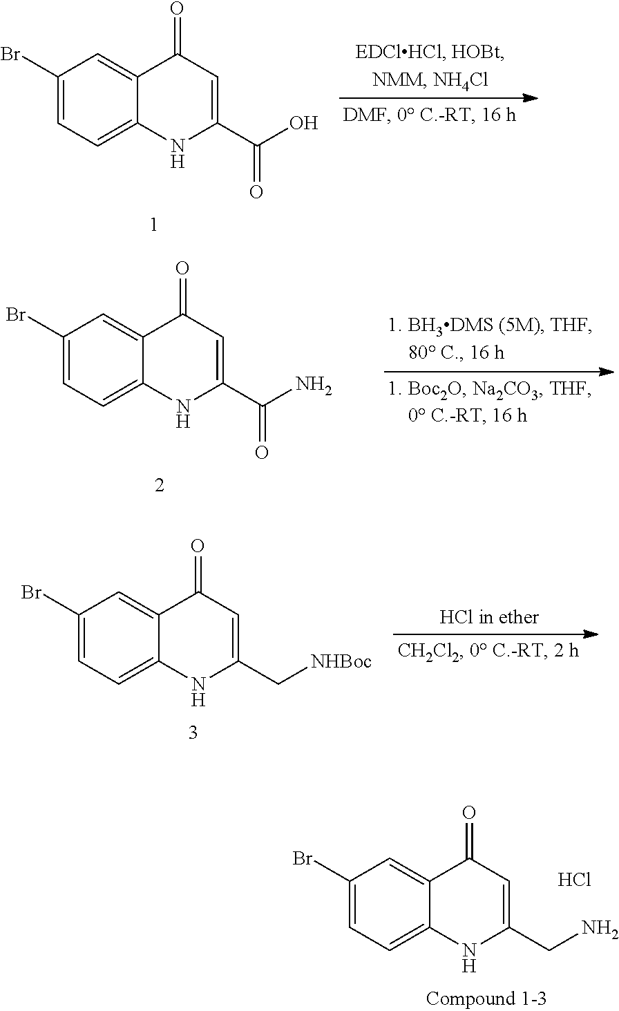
C1(Br)=CC=C2C(=C1)C(=O)C=C(C(O)=O)N2.C1(Br)=CC=C2C(=C1)C(=O)C=C(CN)N2.Cl.C1(Br)=CC=C2C(=C1)C(=O)C=C(C(N)=O)N2.C1(Br)=CC=C2C(=C1)C(=O)C=C(C[NHBoc])N2
